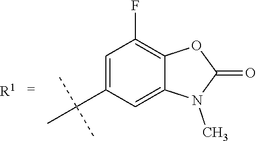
C1=C(C(C)(C)C)C=C2C(=C1F)OC(=O)N2C.[R1]
